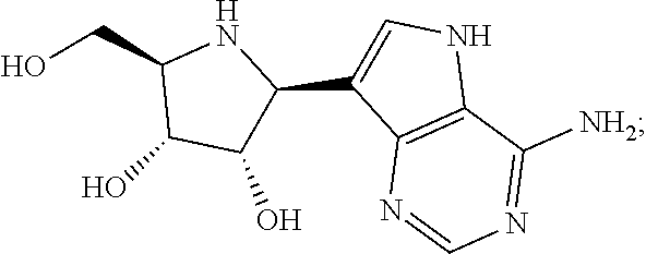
C12=C(C([NH2])=NC=N1)NC=C2C1C(O)C(O)C(CO)N1
